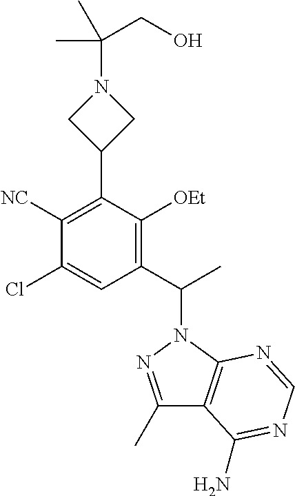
C1(Cl)=CC(C(C)N2N=C(C)C3=C2N=CN=C3N)=C([OEt])C(C2CN(C(CO)(C)C)C2)=C1[NC]
